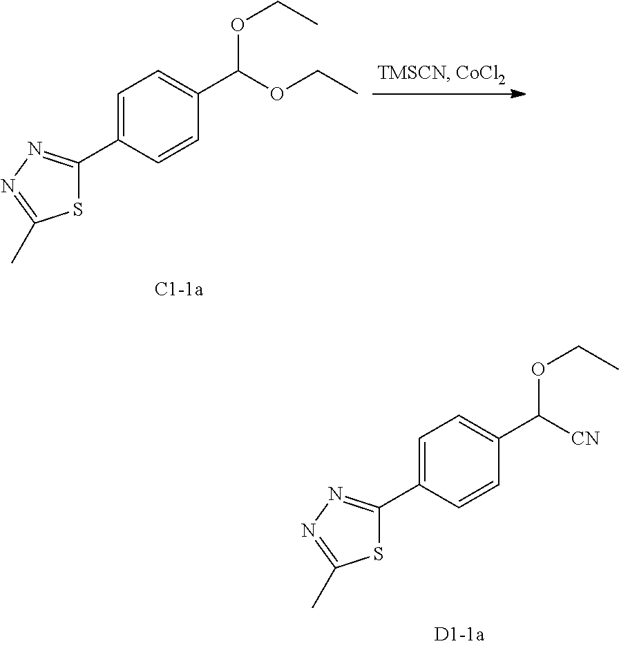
C1=C(C2=NN=C(C)S2)C=CC(C(OCC)OCC)=C1.C1=C(C2=NN=C(C)S2)C=CC(C([CN])OCC)=C1
